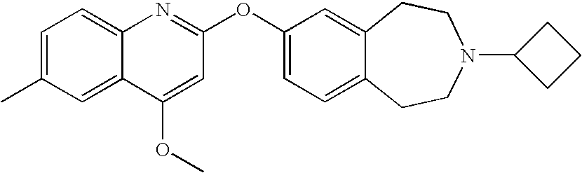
C1=C(C)C=C2C(=C1)N=C(OC1=CC=C3C(=C1)CCN(C1CCC1)CC3)C=C2OC
